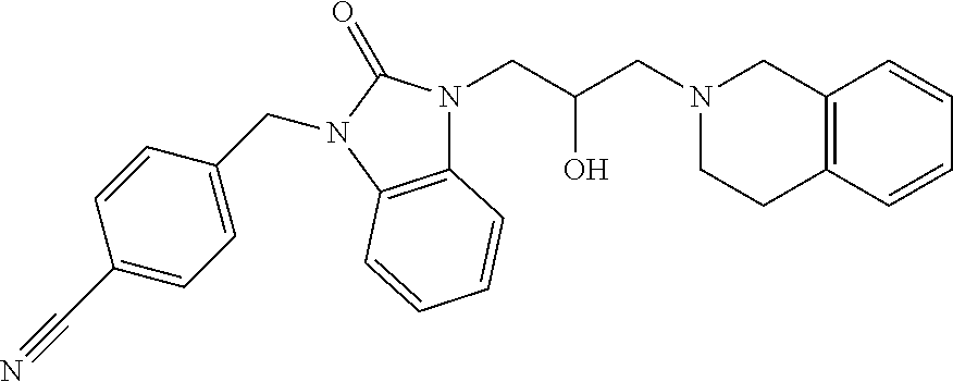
N1(CC(CN2CCC3=C(C2)C=CC=C3)O)C2=C(N(CC3=CC=C(C#N)C=C3)C1=O)C=CC=C2
